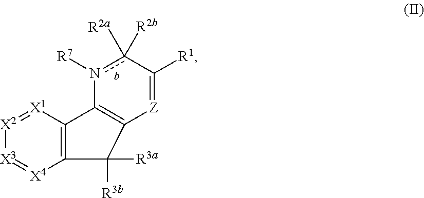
n1([R7])c([R2b])([R2a])C([R1])=[Z]C2=C1C1=C([X4]=[X3][X2]=[X1]1)C2([R3a])[R3b]
